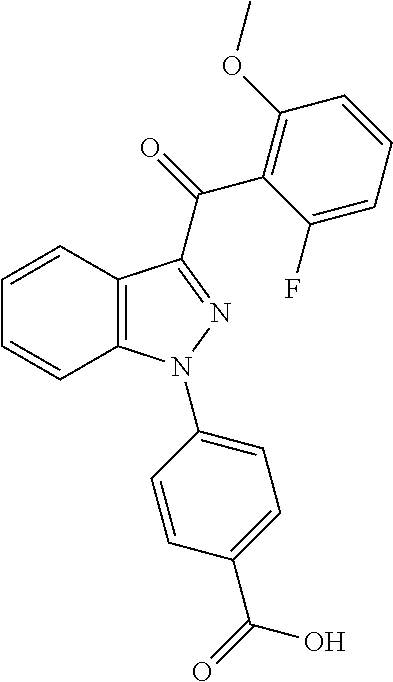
C1=CC2=C(C=C1)N(C1=CC=C(C(=O)O)C=C1)N=C2C(=O)C1=C(OC)C=CC=C1F
